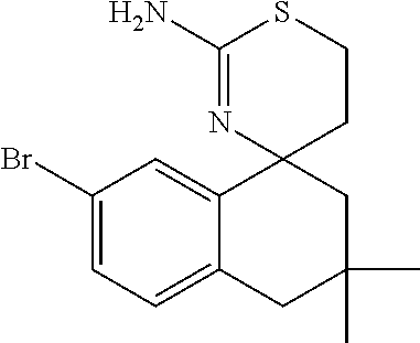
C1(Br)=CC=C2C(=C1)C1(CC(C)(C)C2)CCSC(N)=N1
